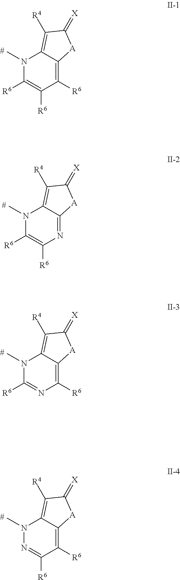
N1(C)C([R6])=C([R6])C([R6])=C2C1=C([R4])C(=[X])[A]2.N1(C)C([R6])=C([R6])N=C2C1=C([R4])C(=[X])[A]2.N1(C)C([R6])=NC([R6])=C2C1=C([R4])C(=[X])[A]2.N1(C)N=C([R6])C([R6])=C2C1=C([R4])C(=[X])[A]2
